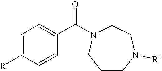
C1=CC(C(=O)N2CCN([R1])CCC2)=CC=C1[R]
